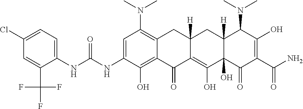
C1=C(NC(NC2=CC=C(Cl)C=C2C(F)(F)F)=O)C(O)=C2C(=C1N(C)C)CC1([H])C(=C(O)C3(O)C([H])(C1)C(N(C)C)C(O)=C(C(N)=O)C3=O)C2=O
